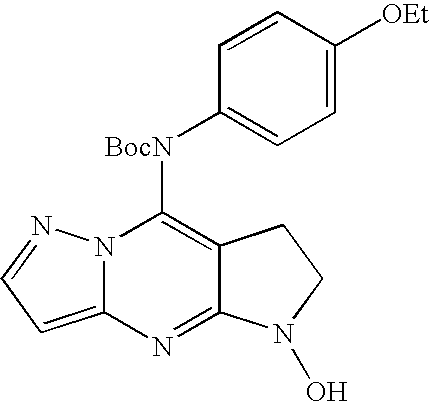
N12C(=CC=N1)N=C1C(=C2[BocN]C2=CC=C([OEt])C=C2)CCN1O
